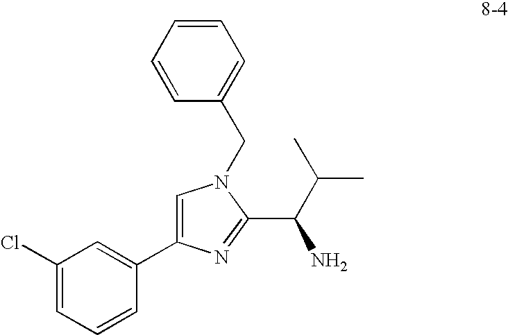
C1(Cl)=CC=CC(C2=CN(CC3=CC=CC=C3)C(C(N)C(C)C)=N2)=C1
